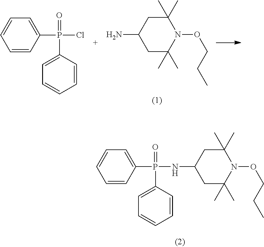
C1(P(=O)(C2=CC=CC=C2)NC2CC(C)(C)N(OCCC)C(C)(C)C2)=CC=CC=C1.C1C(C)(C)N(OCCC)C(C)(C)CC1N.C1(P(C2=CC=CC=C2)(Cl)=O)=CC=CC=C1
